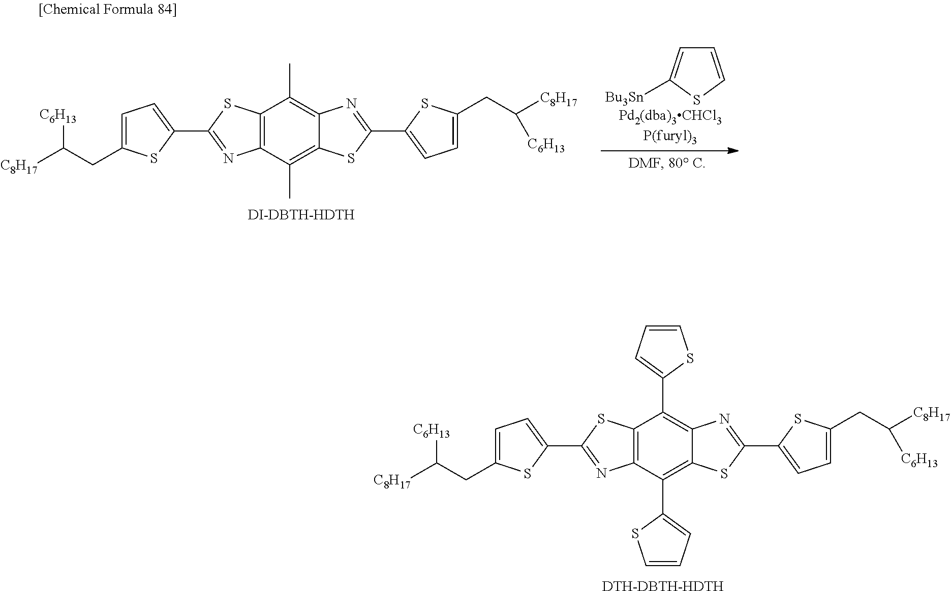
C12=C(C(C)=C3C(=C1C)N=C(C1=CC=C(CC([C8H17])[C6H13])S1)S3)N=C(C1=CC=C(CC([C6H13])[C8H17])S1)S2.[DI-DBTH-HDTH].C1=CSC([Bu3Sn])=C1.C12=C(C(C3=CC=CS3)=C3C(=C1C1=CC=CS1)N=C(C1=CC=C(CC([C8H17])[C6H13])S1)S3)N=C(C1=CC=C(CC([C6H13])[C8H17])S1)S2.[DTH-DBTH-HDTH]
